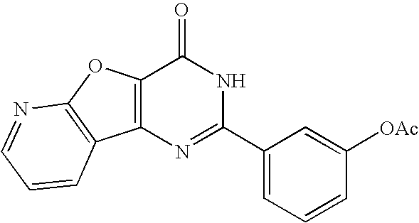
N1=C(C2=CC=CC([OAc])=C2)NC(=O)C2=C1C1=C(O2)N=CC=C1
